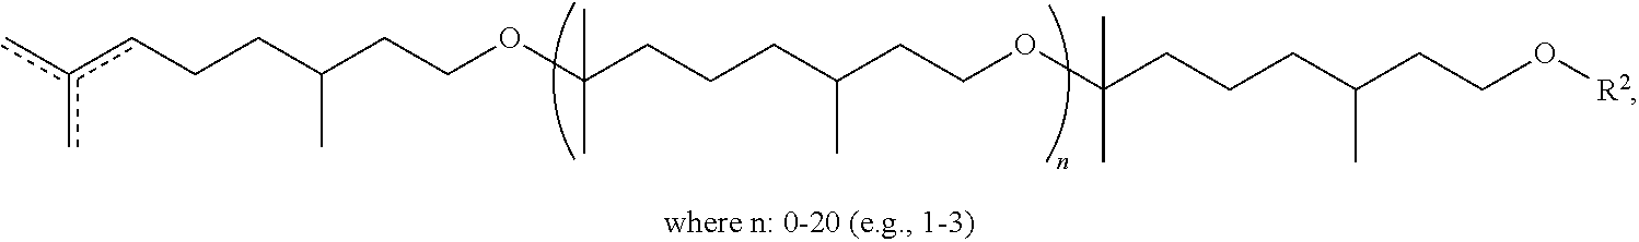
cc(cCCC(CCOC(CCCC(CCOC(CCCC(CCO[R2])C)(C)C)C)(C)C)C)c
